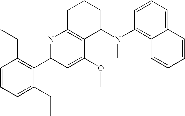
C1=CC=C(CC)C(C2=NC3=C(C(OC)=C2)C(N(C)C2=C4C=CC=CC4=CC=C2)CCC3)=C1CC
